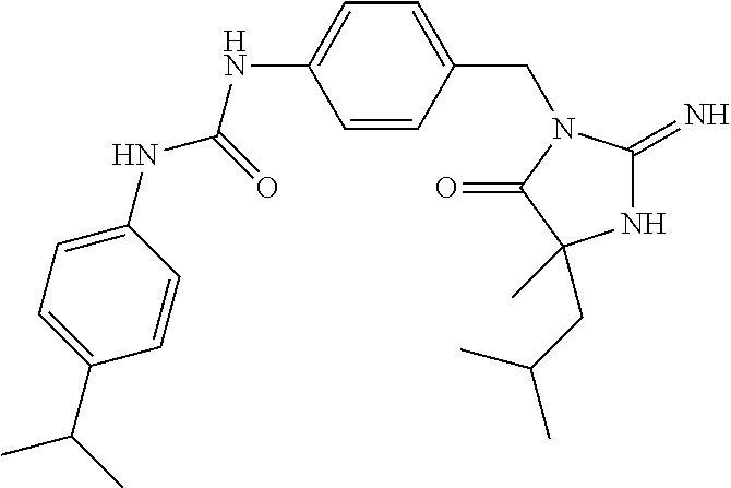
N1C(=N)N(CC2=CC=C(NC(NC3=CC=C(C(C)C)C=C3)=O)C=C2)C(=O)C1(CC(C)C)C
